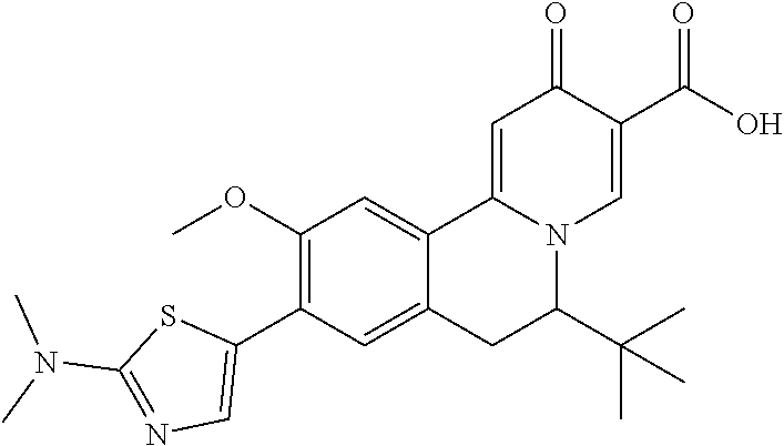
CN(C)C1=NC=C(C2=C(OC)C=C3C4=CC(=O)C(C(=O)O)=CN4C(C(C)(C)C)CC3=C2)S1
